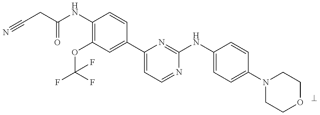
N#CCC(NC1=C(OC(F)(F)F)C=C(C2=CC=NC(NC3=CC=C(N4CCOCC4)C=C3)=N2)C=C1)=O
